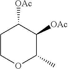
C1COC(C)C([OAc])C1[OAc]
